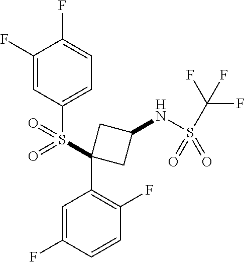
FC1=CC=C(S(=O)(C2(C3=C(F)C=CC(F)=C3)CC(NS(=O)(=O)C(F)(F)F)C2)=O)C=C1F
